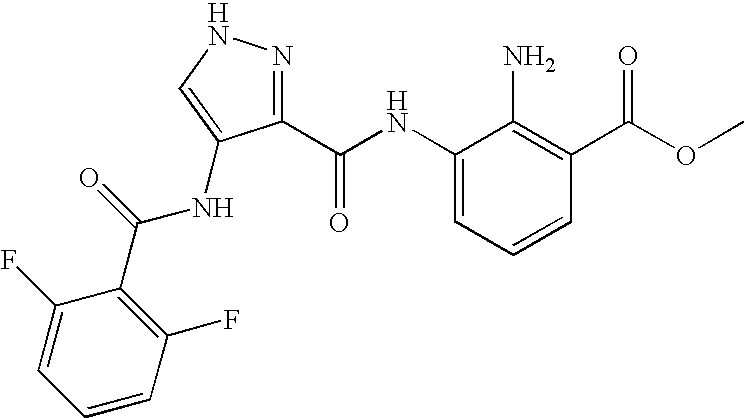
C1(NC(C2=NNC=C2NC(C2=C(F)C=CC=C2F)=O)=O)=CC=CC(C(OC)=O)=C1N
